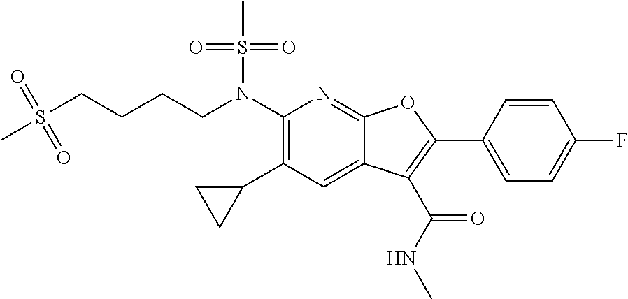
N(C1=C(C2CC2)C=C2C(=N1)OC(C1=CC=C(F)C=C1)=C2C(NC)=O)(S(C)(=O)=O)CCCCS(C)(=O)=O
